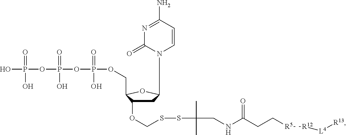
C1C(OCSSC(C)(C)CNC(CC[R5][R12][L4][R13])=O)C(COP(OP(=O)(OP(O)(O)=O)O)(=O)O)OC1N1C=CC(N)=NC1=O
